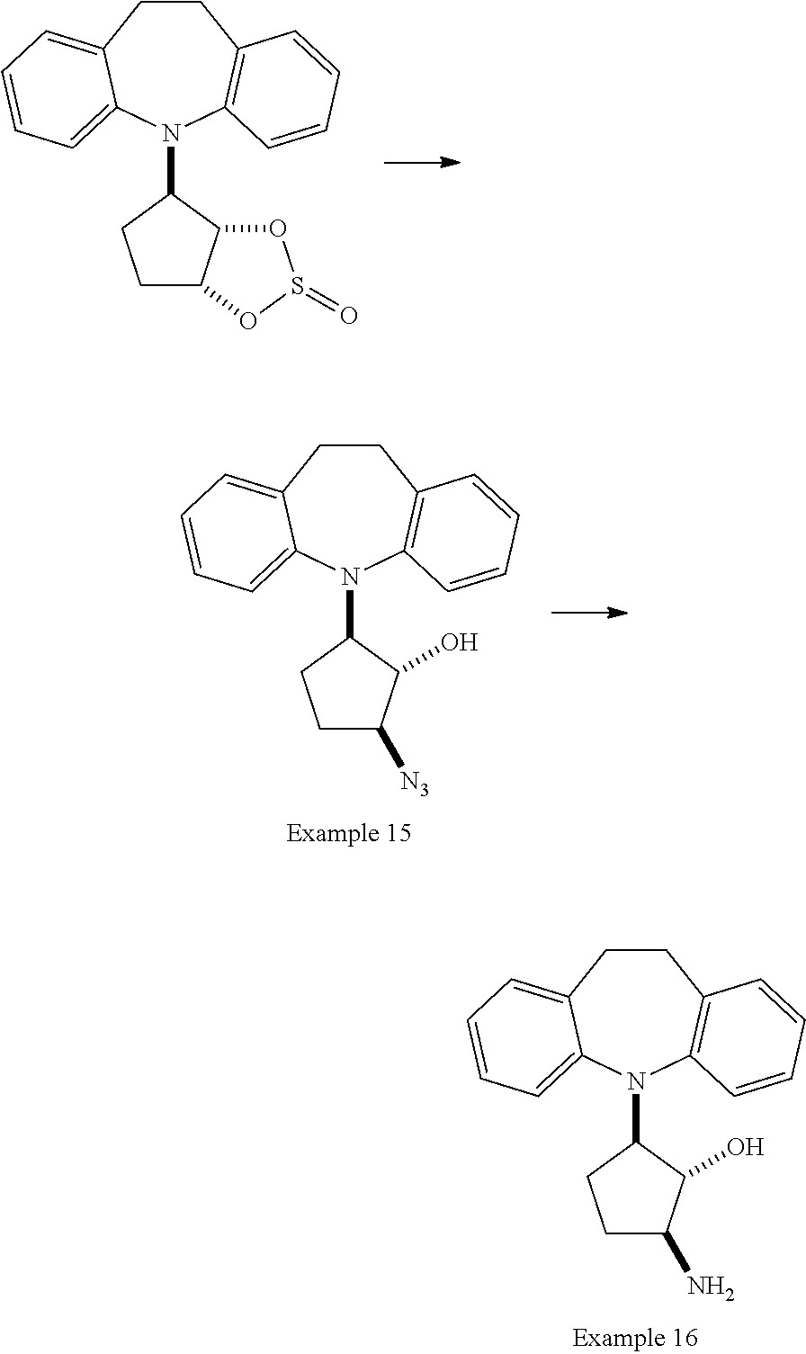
C1(N2C3=C(CCC4=CC=CC=C24)C=CC=C3)CCC2C1OS(=O)O2.C1(N2C3=C(CCC4=CC=CC=C24)C=CC=C3)CCC([N3])C1O.C1(N2C3=C(CCC4=CC=CC=C24)C=CC=C3)CCC(N)C1O
